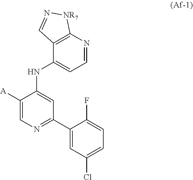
C1(C2=NC=C([A])C(NC3=CC=NC4=C3C=N[NR7]4)=C2)=CC(Cl)=CC=C1F
